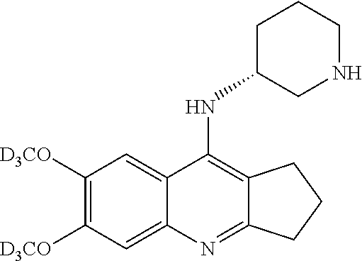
C1([D3CO])=C([D3CO])C=C2C(=C1)N=C1C(=C2N)CCC1.C1(C)CNCCC1
